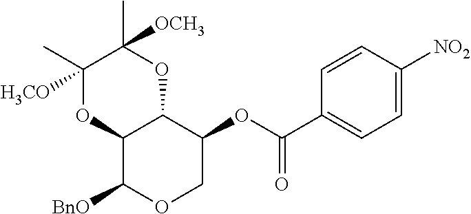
C12C([BnO])OCC(OC(C3=CC=C([NO2])C=C3)=O)C1OC(C)([OCH3])C(C)([H3CO])O2
